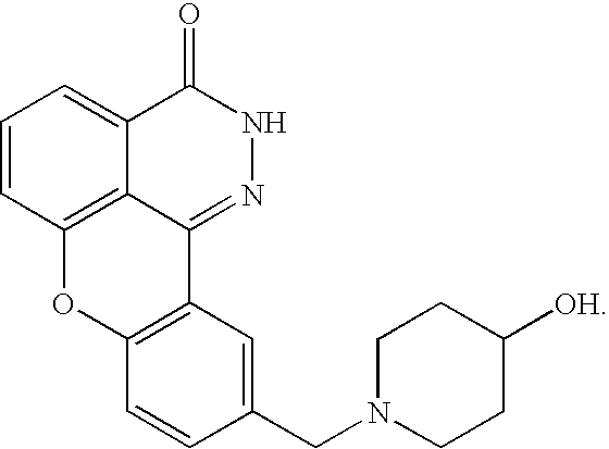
C1=CC2=C3C(=C1)C(=O)NN=C3C1=C(O2)C=CC(CN2CCC([OH])CC2)=C1
